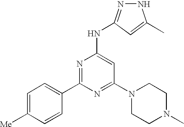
N1N=C(NC2=CC(N3CCN(C)CC3)=NC(C3=CC=C([Me])C=C3)=N2)C=C1C
